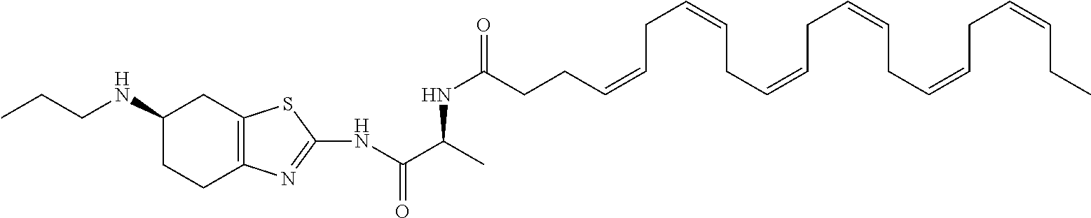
N(C(=O)C(NC(CCC=CCC=CCC=CCC=CCC=CCC=CCC)=O)C)C1=NC2=C(CC(NCCC)CC2)S1
